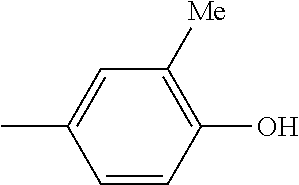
C1=CC(O)=C([Me])C=C1C
